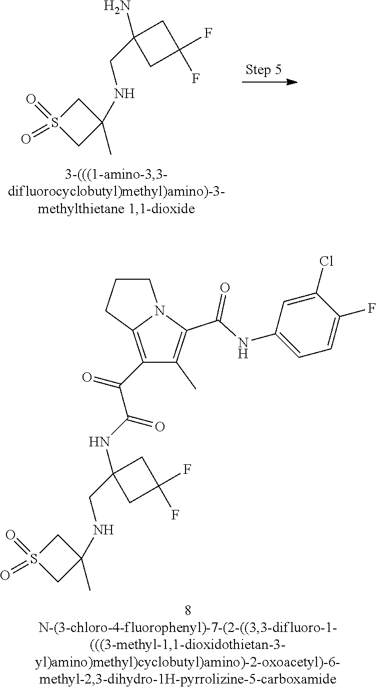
C1(CNC2(C)CS(=O)(=O)C2)(NC(C(C2=C3N(C(C(=O)NC4=CC=C(F)C(Cl)=C4)=C2C)CCC3)=O)=O)CC(F)(F)C1.C1(CNC2(C)CS(=O)(=O)C2)(N)CC(F)(F)C1
